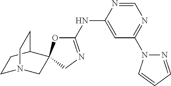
C1(NC2=CC(N3N=CC=C3)=NC=N2)=NCC2(O1)CN1CCC2CC1
